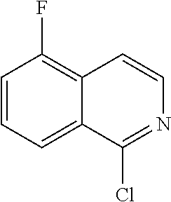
C1=CC=C2C(=C1F)C=CN=C2Cl
